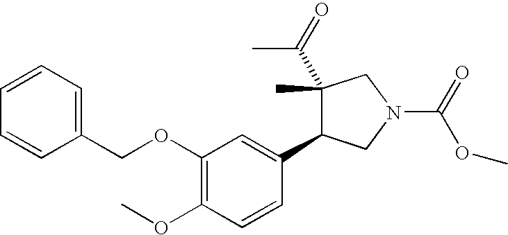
C1(C(=O)C)(C)C(C2=CC(OCC3=CC=CC=C3)=C(OC)C=C2)CN(C(=O)OC)C1
